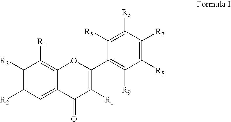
C1([R3])=C([R2])C=C2C(=C1[R4])OC(C1=C([R9])C([R8])=C([R7])C([R6])=C1[R5])=C([R1])C2=O
